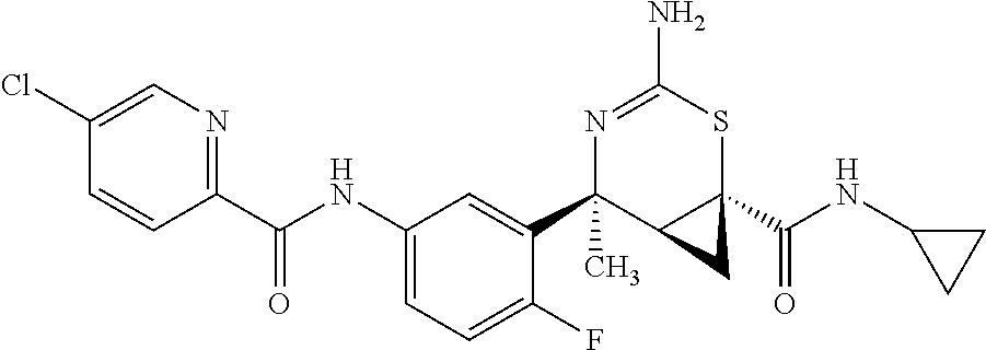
N1=C(N)SC2(C(NC3CC3)=O)C(C1(C1=CC(NC(C3=NC=C(Cl)C=C3)=O)=CC=C1F)C)C2
